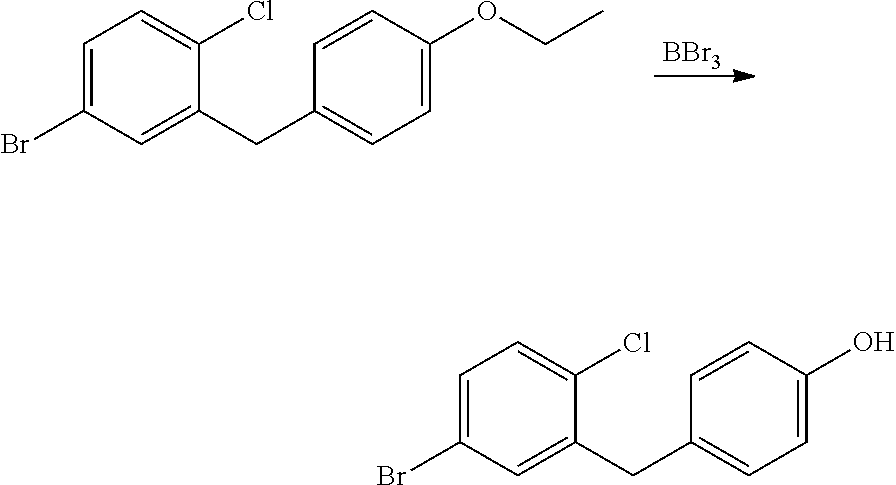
[BBr3].C1=C(Br)C=C(CC2=CC=C(OCC)C=C2)C(Cl)=C1.C1=C(Br)C=C(CC2=CC=C(O)C=C2)C(Cl)=C1
